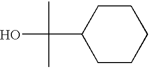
OC(C1CCCCC1)(C)C
